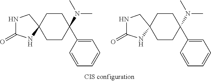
C1CC2(CNC(=O)N2)CCC1(C1=CC=CC=C1)N(C)C.C1CC2(CNC(=O)N2)CCC1(C1=CC=CC=C1)N(C)C
